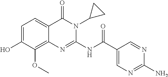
C1=C(O)C(OC)=C2C(=C1)C(=O)N(C1CC1)C(NC(C1=CN=C(N)N=C1)=O)=N2
